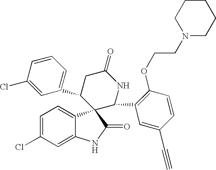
C1=C(Cl)C=C2C(=C1)C1(C(=O)N2)C(C2=CC=CC(Cl)=C2)CC(=O)NC1C1=C(OCCN2CCCCC2)C=CC(C#C)=C1
